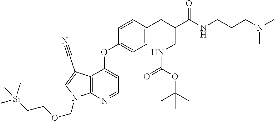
C12=C(N=CC=C1OC1=CC=C(CC(CNC(=O)OC(C)(C)C)C(NCCCN(C)C)=O)C=C1)N(COCC[Si](C)(C)C)C=C2C#N
